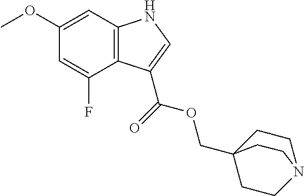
C1(OC)=CC2=C(C(F)=C1)C(C(=O)OCC13CCN(CC1)CC3)=CN2
